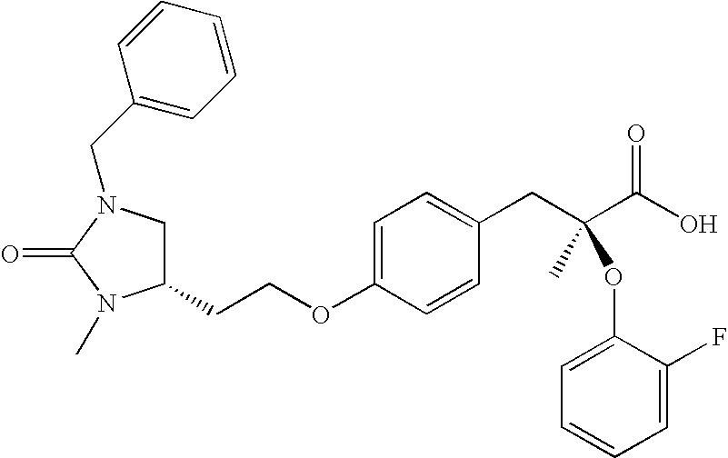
C1(CCOC2=CC=C(CC(C(O)=O)(C)OC3=CC=CC=C3F)C=C2)CN(CC2=CC=CC=C2)C(=O)N1C
